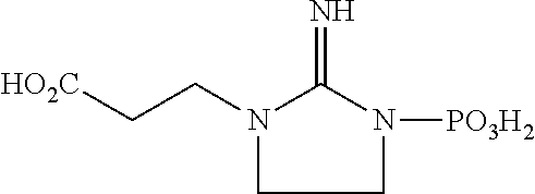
C(CN1C(=N)N([PO3H2])CC1)[HO2C]
